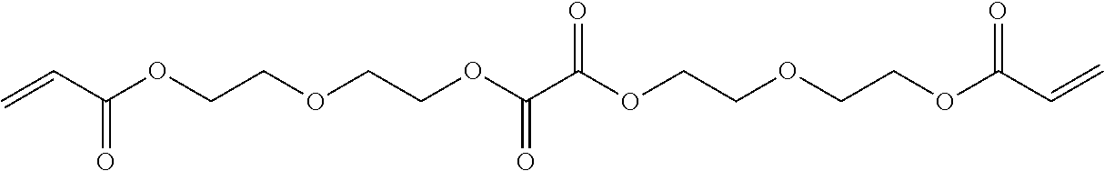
C=CC(OCCOCCOC(C(OCCOCCOC(=O)C=C)=O)=O)=O
